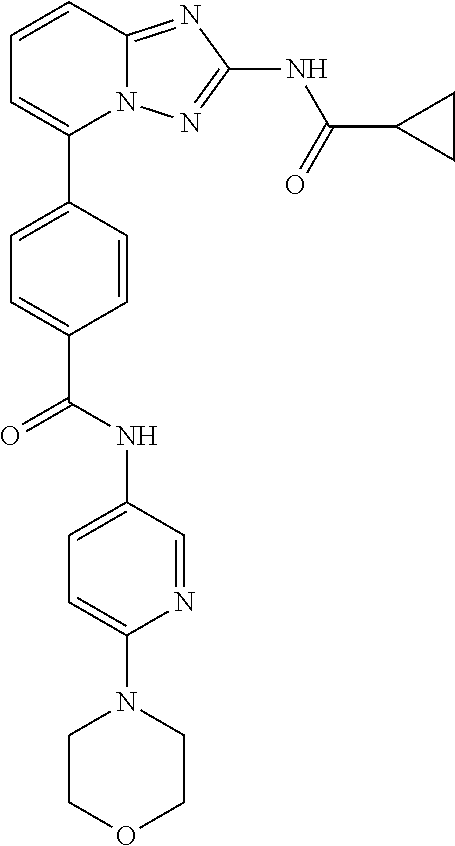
C1=CC2=NC(NC(=O)C3CC3)=NN2C(C2=CC=C(C(NC3=CC=C(N4CCOCC4)N=C3)=O)C=C2)=C1
